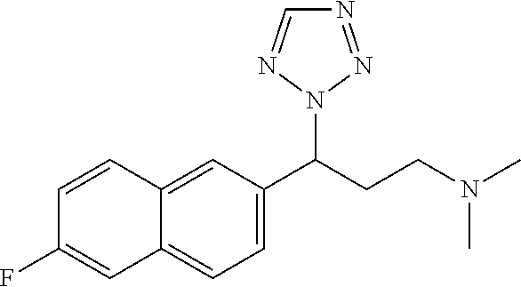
C12=CC(C(CCN(C)C)N3N=NC=N3)=CC=C1C=C(F)C=C2
